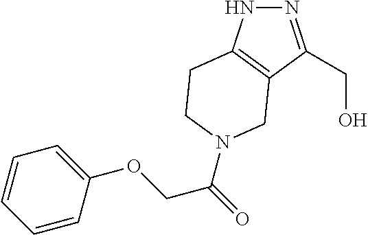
N1=C(CO)C2=C(N1)CCN(C(COC1=CC=CC=C1)=O)C2
